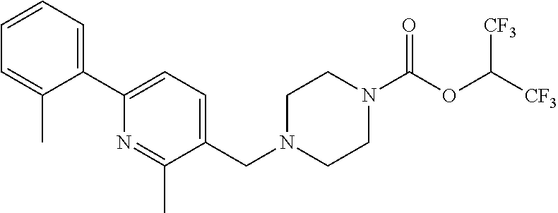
C(N1CCN(C(OC([CF3])[CF3])=O)CC1)C1=CC=C(C2=CC=CC=C2C)N=C1C
